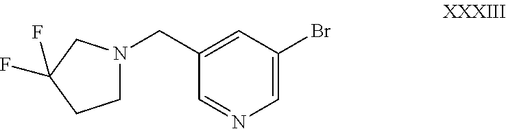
C1=C(CN2CCC(F)(F)C2)C=NC=C1Br
